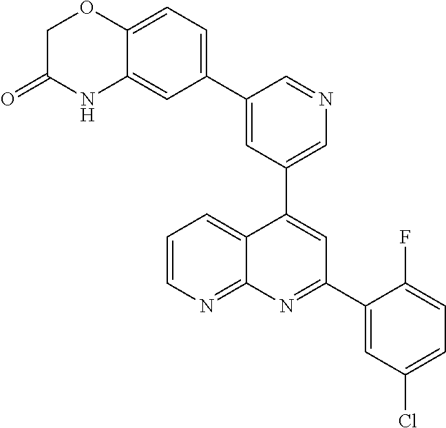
C1=C(C2=CC=C3C(=C2)NC(=O)CO3)C=NC=C1C1=CC(C2=CC(Cl)=CC=C2F)=NC2=NC=CC=C12
